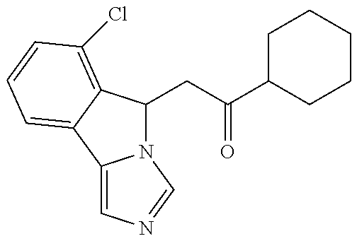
N12C(CC(C3CCCCC3)=O)C3=C(Cl)C=CC=C3C1=CN=C2
